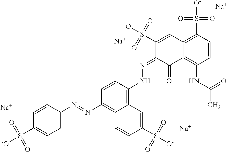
[Na].[Na].[Na].[Na].C1=CC(N=NC2=C3C(=C(NN=C4C(=O)C5=C(NC(C)=O)C=CC(S([O-])(=O)=O)=C5C=C4S([-O])(=O)=O)C=C2)C=C(S([O-])(=O)=O)C=C3)=CC=C1S([-O])(=O)=O
